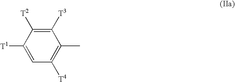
C1([T1])=CC([T4])=C(C)C([T3])=C1[T2]
